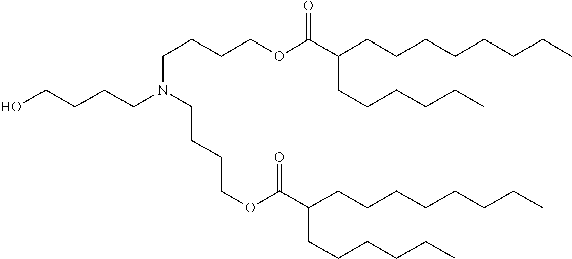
C(CN(CCCCOC(C(CCCCCCCC)CCCCCC)=O)CCCCOC(C(CCCCCCCC)CCCCCC)=O)CCO
